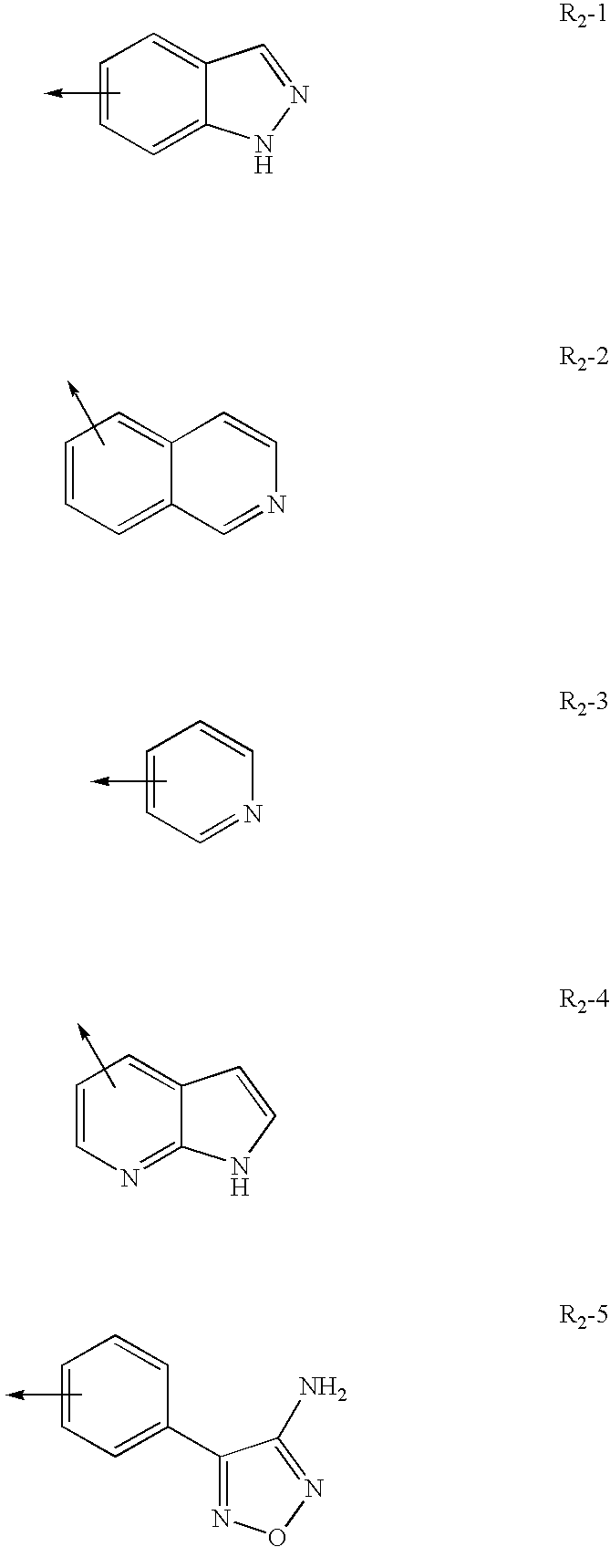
C1=C2C(=CC=C1)C=NN2.C1=C2C(=CC=C1)C=CN=C2.C1=NC=CC=C1.N1=C2C(=CC=C1)C=CN2.C1=C(C2=NON=C2N)C=CC=C1
